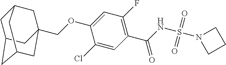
C(OC1=CC(F)=C(C(=O)NS(=O)(=O)N2CCC2)C=C1Cl)C12CC3CC(CC(C1)C3)C2
